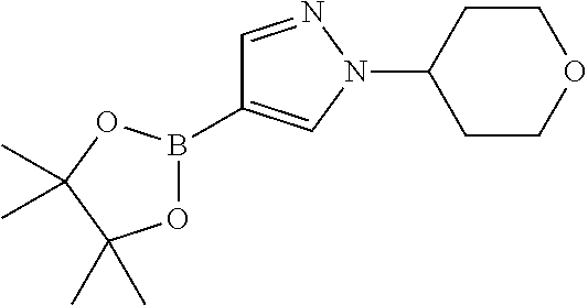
C1=NN(C2CCOCC2)C=C1B1OC(C)(C)C(C)(C)O1
